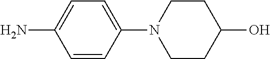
C1=CC(N2CCC(O)CC2)=CC=C1N
